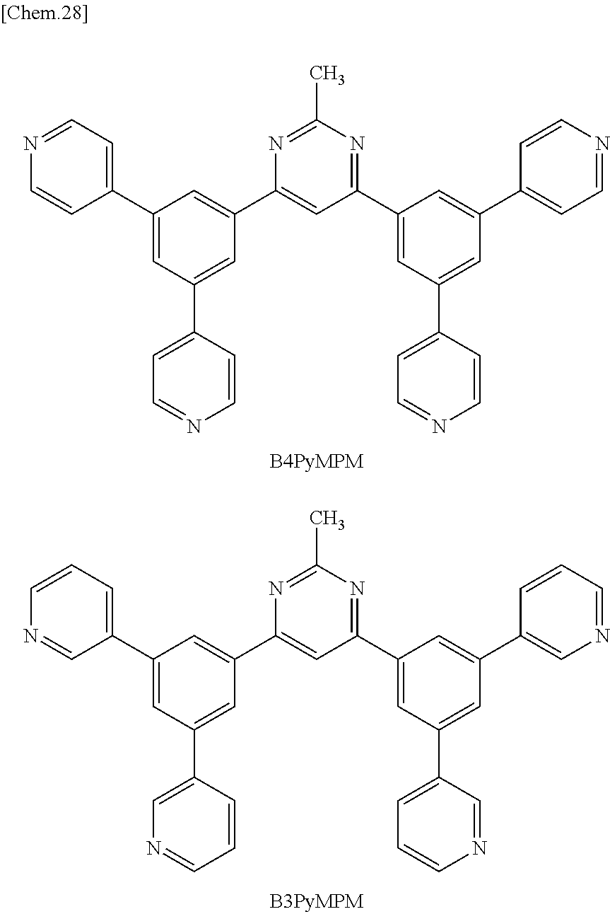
C1=C(C2=CC=NC=C2)C=C(C2=CC=NC=C2)C=C1C1=CC(C2=CC(C3=CC=NC=C3)=CC(C3=CC=NC=C3)=C2)=NC(C)=N1.C1=C(C2=CN=CC=C2)C=C(C2=CC=CN=C2)C=C1C1=CC(C2=CC(C3=CC=CN=C3)=CC(C3=CN=CC=C3)=C2)=NC(C)=N1
